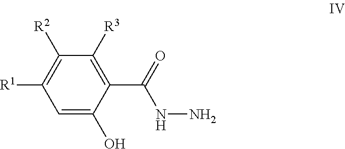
C1=C(O)C(C(NN)=O)=C([R3])C([R2])=C1[R1]
